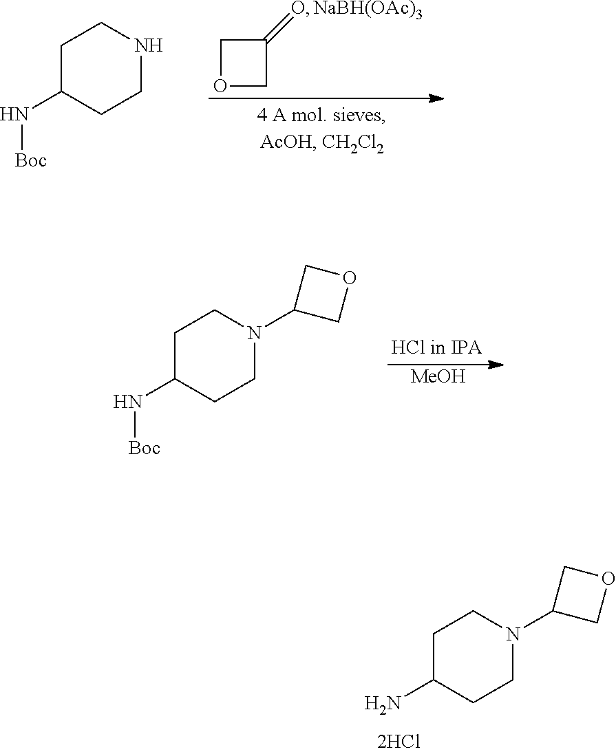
O1CC(=O)C1.[NaBH(OAc)3].C1C(N[Boc])CCNC1.[MeOH].C1C(N[Boc])CCN(C2COC2)C1.C1C(N)CCN(C2COC2)C1
